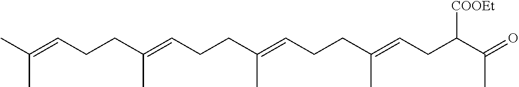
C(C=C(CCC=C(CCC=C(CCC=C(C)C)C)C)C)C(C(C)=O)[COOEt]
